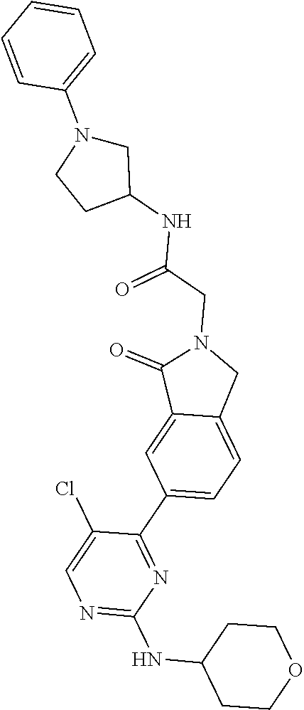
N1=C(NC2CCOCC2)N=C(C2=CC=C3C(=C2)C(=O)N(CC(NC2CN(C4=CC=CC=C4)CC2)=O)C3)C(Cl)=C1
